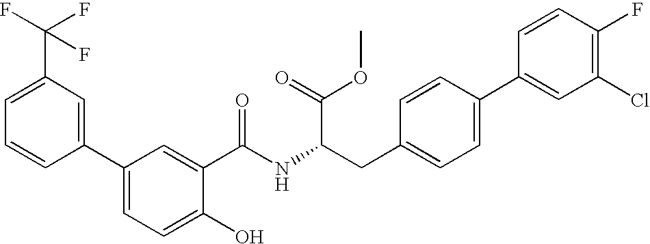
C1=CC(C2=CC=C(O)C(C(=O)NC(CC3=CC=C(C4=CC(Cl)=C(F)C=C4)C=C3)C(OC)=O)=C2)=CC(C(F)(F)F)=C1
